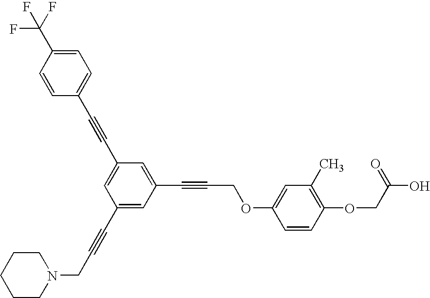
C1(C(F)(F)F)=CC=C(C#CC2=CC(C#CCN3CCCCC3)=CC(C#CCOC3=CC(C)=C(OCC(O)=O)C=C3)=C2)C=C1
